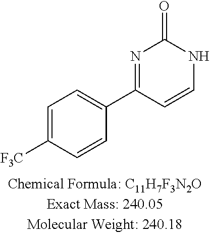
C1=C([F3C])C=CC(C2=NC(=O)NC=C2)=C1
